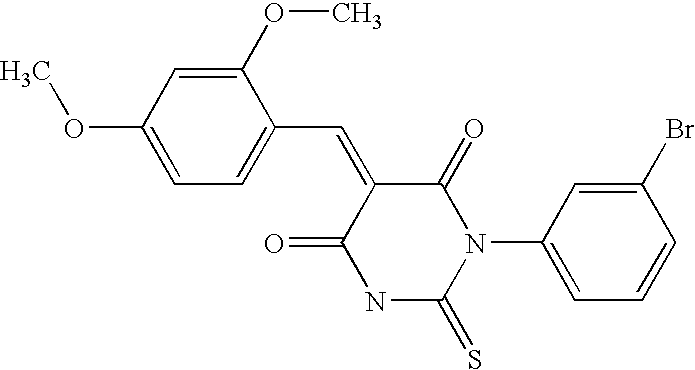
COC1=CC=C(C=C2C(=O)N(C3=CC=CC(Br)=C3)C(=S)NC2=O)C(OC)=C1
